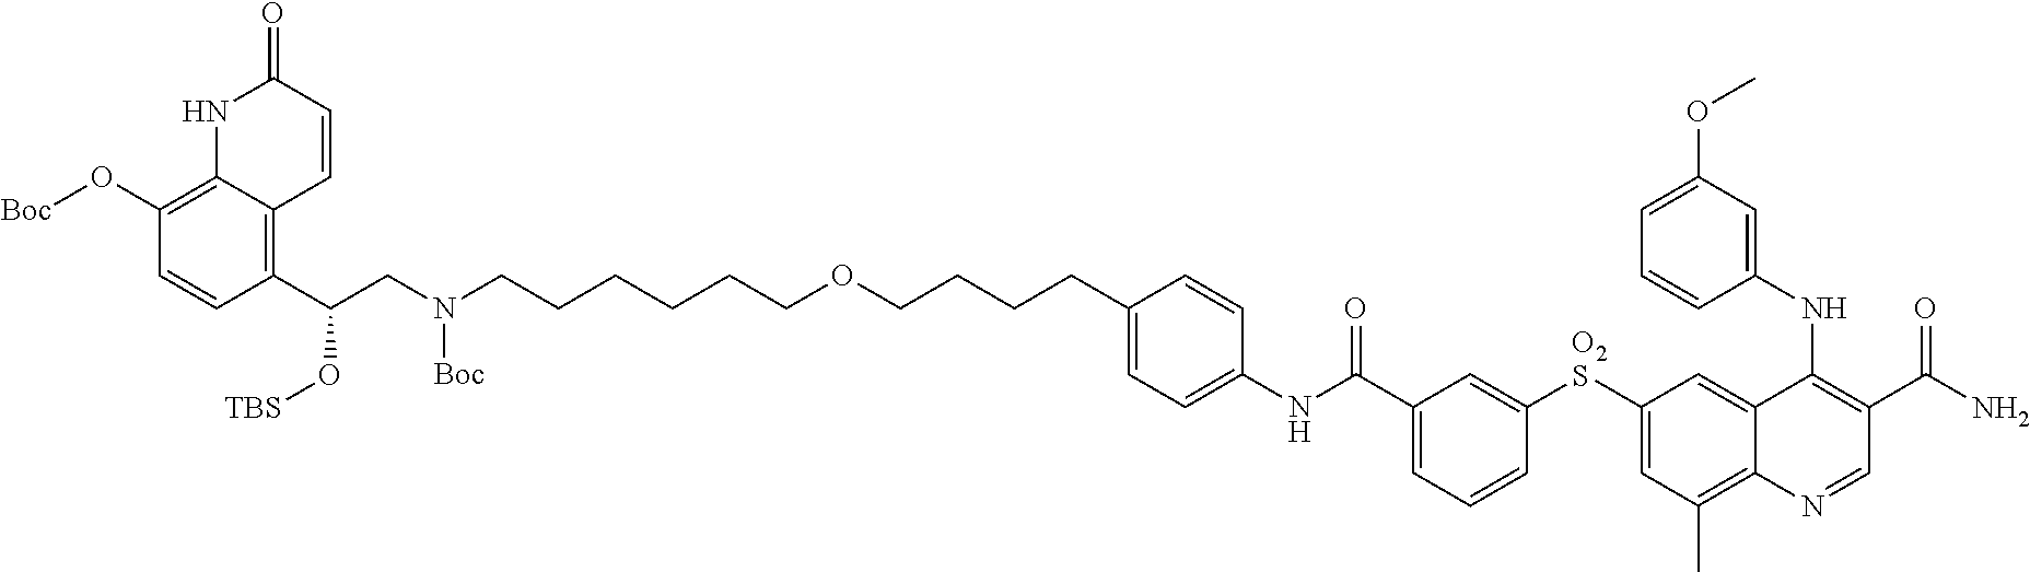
N1C2=C(O[Boc])C=CC(C(CN(CCCCCCOCCCCC3=CC=C(NC(C4=CC=CC([O2S]C5=CC(C)=C6C(=C5)C(NC5=CC(OC)=CC=C5)=C(C(N)=O)C=N6)=C4)=O)C=C3)[Boc])O[TBS])=C2C=CC1=O
